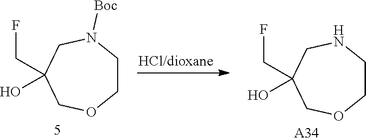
C1CN([Boc])CC(CF)(O)CO1.C1CNCC(CF)(O)CO1.[A34]
